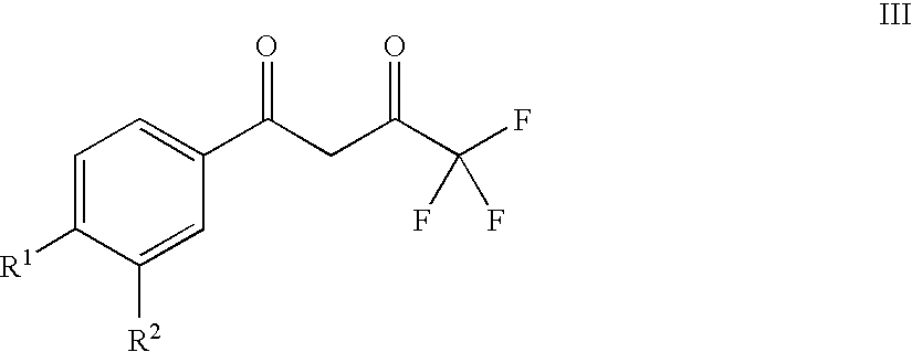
C1=C([R1])C([R2])=CC(C(CC(C(F)(F)F)=O)=O)=C1
